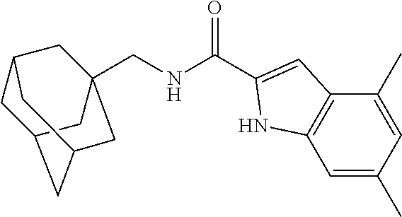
C1=C(C)C=C(C)C2=C1NC(C(NCC13CC4CC(CC(C1)C4)C3)=O)=C2
